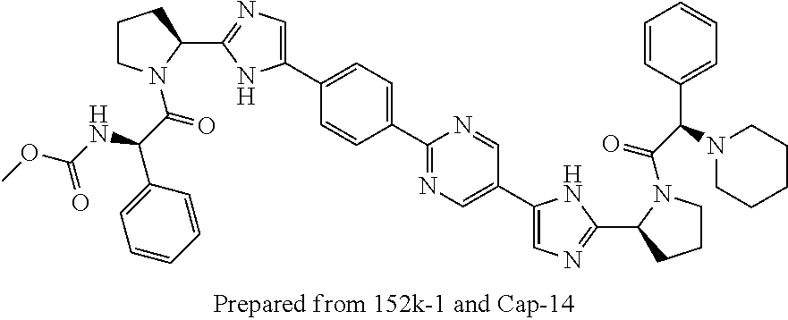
C1(C2=CC=C(C3=NC=C(C4=CN=C(C5N(C(C(N6CCCCC6)C6=CC=CC=C6)=O)CCC5)N4)C=N3)C=C2)=CN=C(C2N(C(C(NC(OC)=O)C3=CC=CC=C3)=O)CCC2)N1
